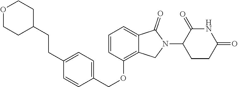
C1=CC(OCC2=CC=C(CCC3CCOCC3)C=C2)=C2C(=C1)C(=O)N(C1CCC(=O)NC1=O)C2
